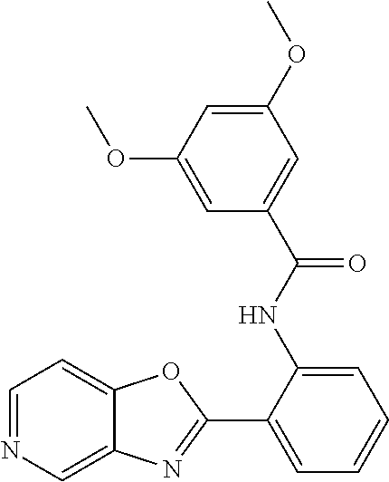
C1(C2=NC3=CN=CC=C3O2)=CC=CC=C1NC(C1=CC(OC)=CC(OC)=C1)=O
